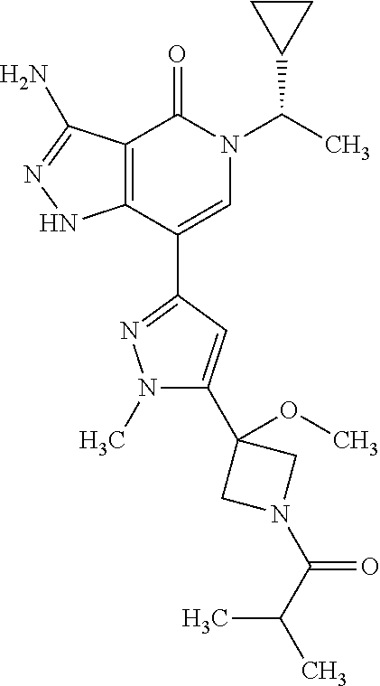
C12=C(C(C3=NN(C)C(C4(OC)CN(C(C(C)C)=O)C4)=C3)=CN(C(C)C3CC3)C1=O)NN=C2N
